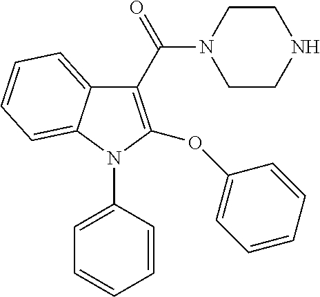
C1(C(=O)N2CCNCC2)=C(OC2=CC=CC=C2)N(C2=CC=CC=C2)C2=CC=CC=C12
